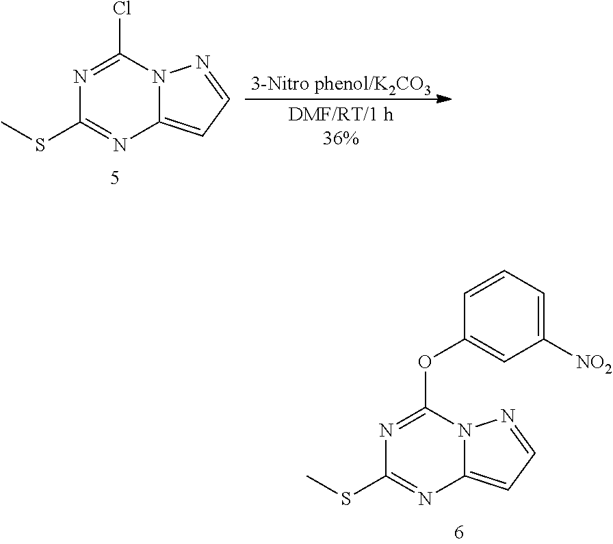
N1=C(Cl)N2C(=CC=N2)N=C1SC.[3-Nitro phenol/K2CO3].N1=C(OC2=CC([NO2])=CC=C2)N2C(=CC=N2)N=C1SC
